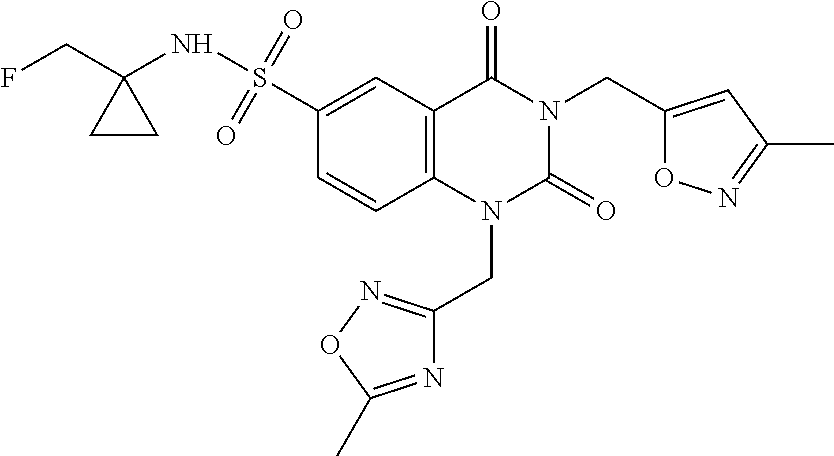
C1(S(=O)(=O)NC2(CF)CC2)=CC2=C(C=C1)N(CC1=NOC(C)=N1)C(=O)N(CC1=CC(C)=NO1)C2=O
